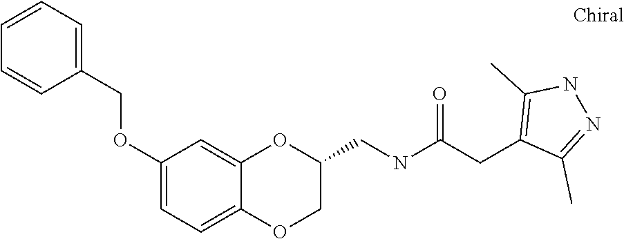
C1=CC=C(COC2=CC=C3C(=C2)OC(CNC(CC2=C(C)NN=C2C)=O)CO3)C=C1
